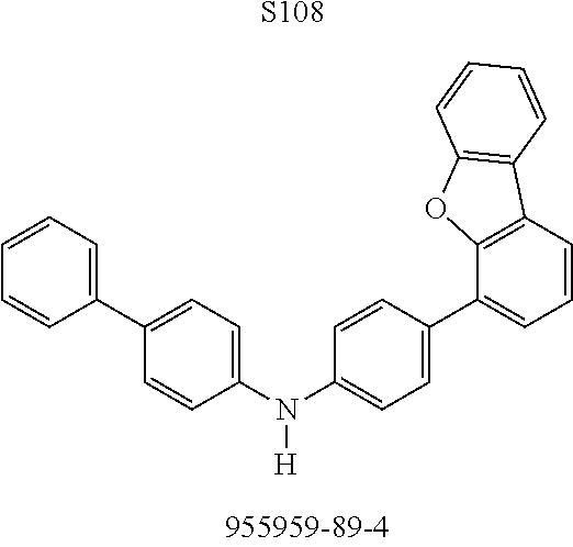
C1(N(C2=CC=C(C3=CC=CC4=C3OC3=C4C=CC=C3)C=C2)[H])=CC=C(C2=CC=CC=C2)C=C1.[S108]
